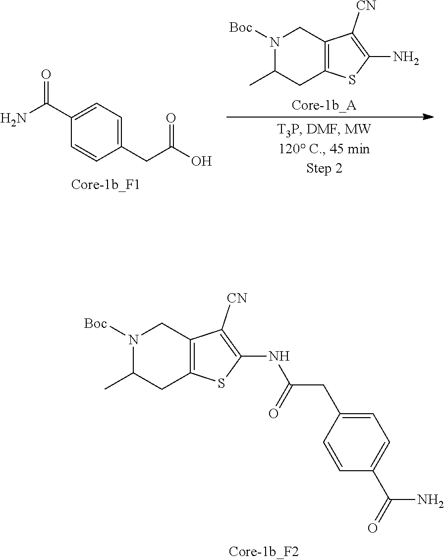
C12=C(SC(N)=C1[CN])CC(C)N([Boc])C2.C1=CC(CC(O)=O)=CC=C1C(N)=O.C12=C(SC(NC(CC3=CC=C(C(=O)N)C=C3)=O)=C1[CN])CC(C)N([Boc])C2
